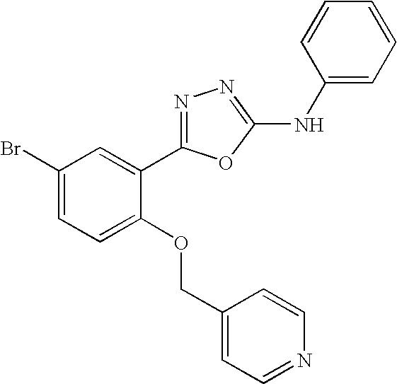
C1(Br)=CC=C(OCC2=CC=NC=C2)C(C2=NN=C(NC3=CC=CC=C3)O2)=C1
